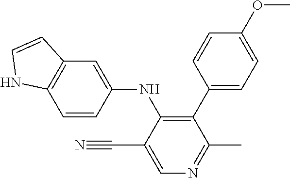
C1=CC(NC2=C(C3=CC=C(OC)C=C3)C(C)=NC=C2C#N)=CC2=C1NC=C2
